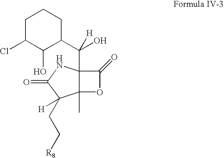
C12(C)C(C(C3CCCC(Cl)C3O)(O)[H])(NC(=O)C1(CC[R8])[H])C(=O)O2
